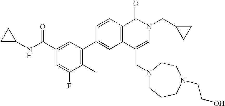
C1C(NC(C2=CC(C3=CC4=C(C=C3)C(=O)N(CC3CC3)C=C4CN3CCCN(CCO)CC3)=C(C)C(F)=C2)=O)C1
